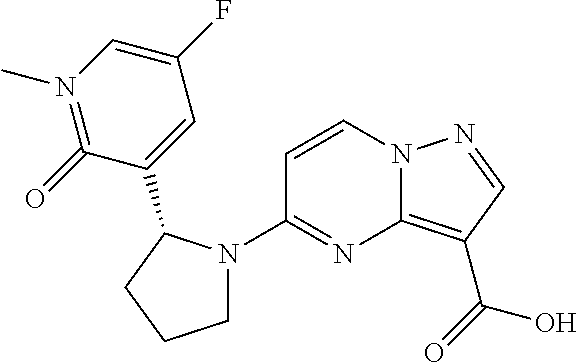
C12=C(C(=O)O)C=NN1C=CC(N1CCCC1C1=CC(F)=CN(C)=C1=O)=N2
